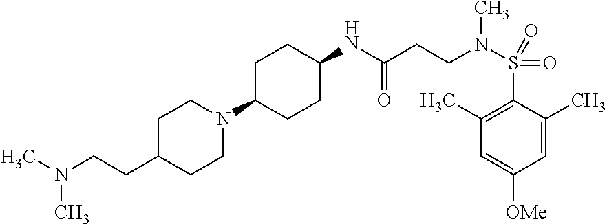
C1(N2CCC(CCN(C)C)CC2)CCC(NC(CCN(S(C2=C(C)C=C([OMe])C=C2C)(=O)=O)C)=O)CC1
